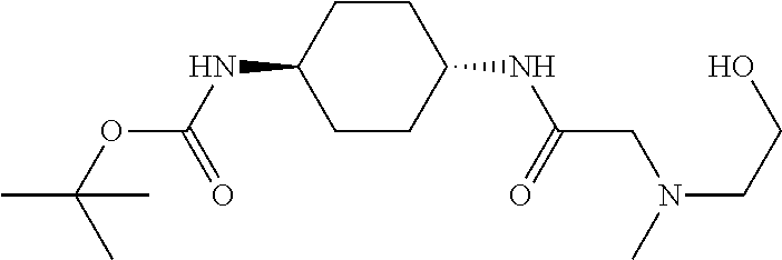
C1CC(NC(CN(CCO)C)=O)CCC1NC(OC(C)(C)C)=O
